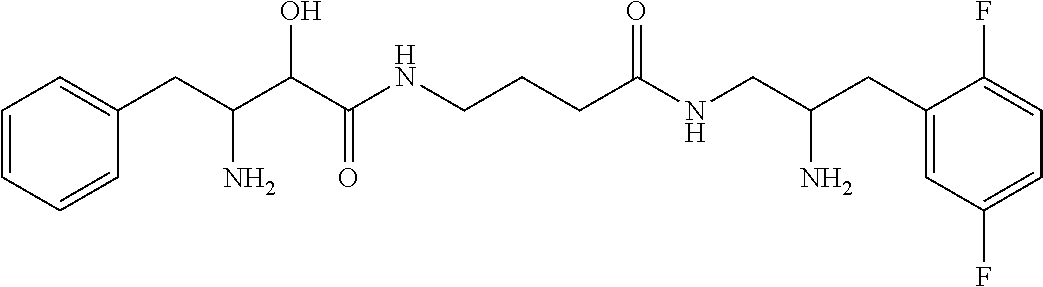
C1=CC=CC(CC(C(C(NCCCC(NCC(CC2=CC(F)=CC=C2F)N)=O)=O)O)N)=C1
